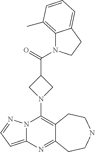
N12C(=CC=N1)N=C1C(=C2N2CC(C(=O)N3C4=C(C)C=CC=C4CC3)C2)CCNCC1
